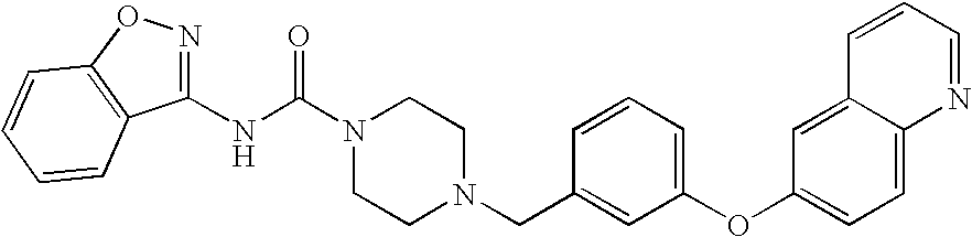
N(C(N1CCN(CC2=CC(OC3=CC=C4C(=C3)C=CC=N4)=CC=C2)CC1)=O)C1=NOC2=C1C=CC=C2
